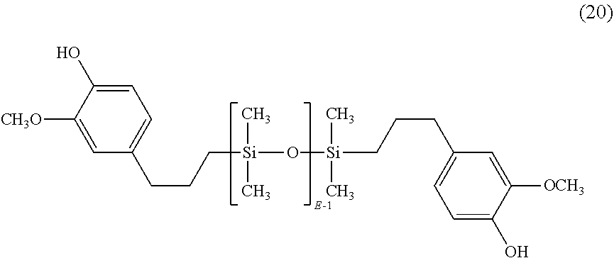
[CH3O]C1=CC(CCC[Si](C)(C)O[Si](C)(C)CCCC2=CC=C(O)C([OCH3])=C2)=CC=C1O
